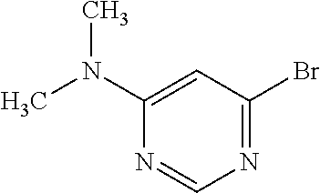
N1=CN=C(Br)C=C1N(C)C
